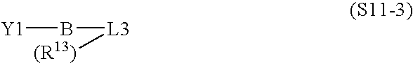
[Y1]B[L3][(R13)]
